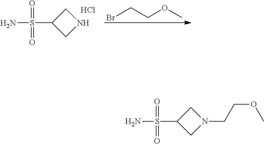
O=S(=O)(C1CN(CCOC)C1)N.Cl.O=S(=O)(C1CNC1)N.C(CBr)OC
